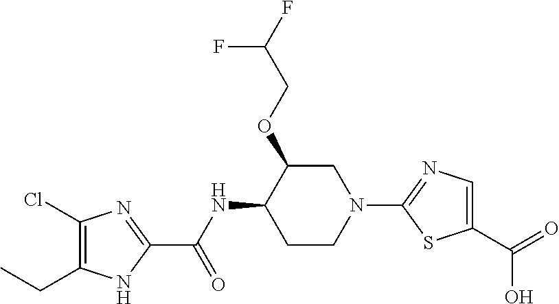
C1CN(C2=NC=C(C(O)=O)S2)CC(OCC(F)F)C1NC(C1=NC(Cl)=C(CC)N1)=O
